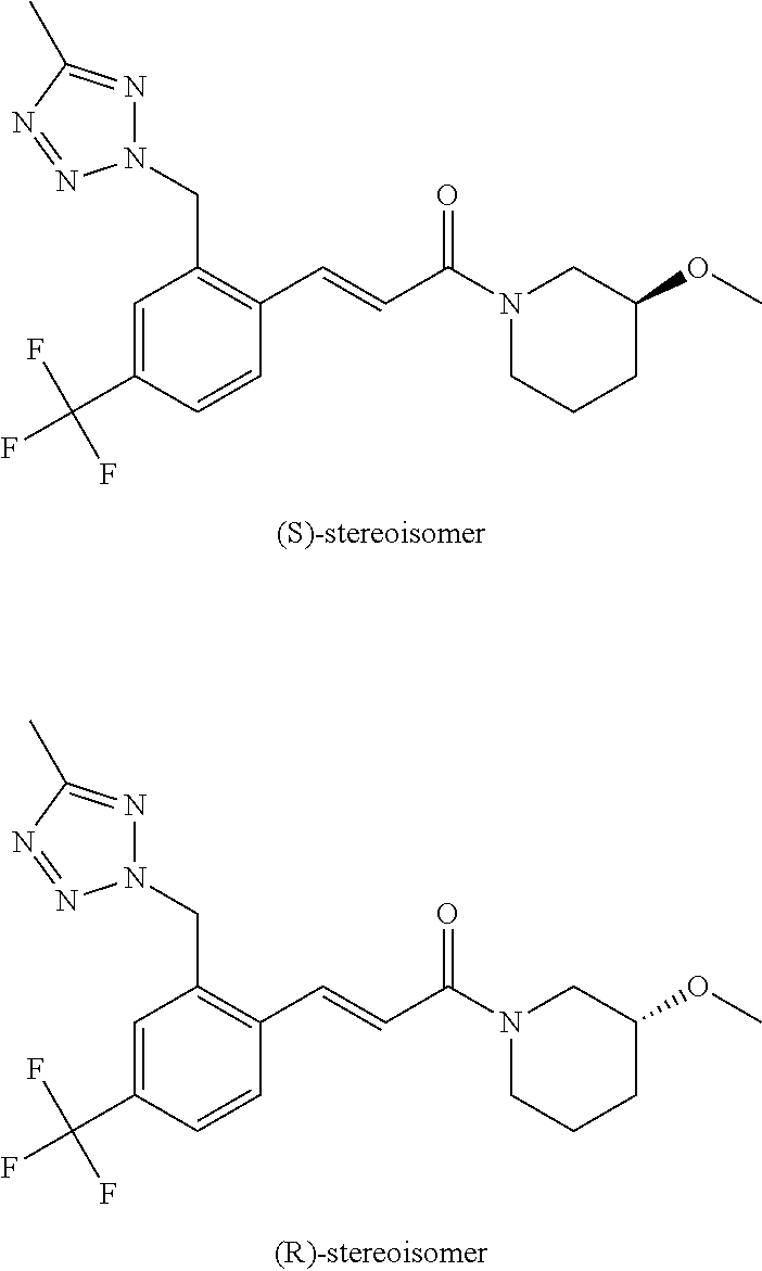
N1(CC2=C(C=CC(N3CCCC(OC)C3)=O)C=CC(C(F)(F)F)=C2)N=C(C)N=N1.N1(CC2=C(C=CC(N3CCCC(OC)C3)=O)C=CC(C(F)(F)F)=C2)N=C(C)N=N1
